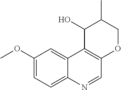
C1(OC)=CC=C2C(=C1)C1=C(C=N2)OCC(C)C1O
